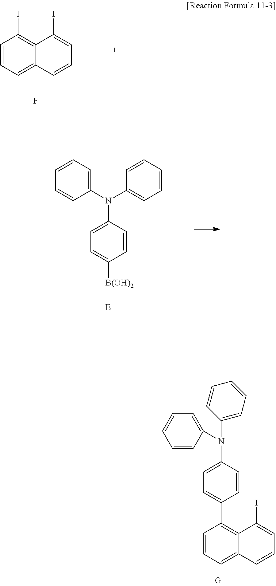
C1=CC=C2C(=C1I)C(I)=CC=C2.F.C1=CC=C(N(C2=CC=CC=C2)C2=CC=C([B(OH)2])C=C2)C=C1.[E].C1=CC=C2C(=C1C1=CC=C(N(C3=CC=CC=C3)C3=CC=CC=C3)C=C1)C(I)=CC=C2
